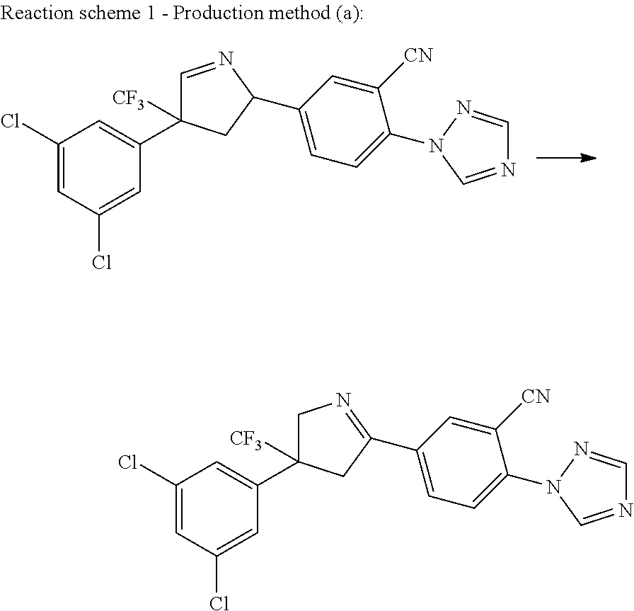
C1(Cl)=CC(Cl)=CC(C2([CF3])C=NC(C3=CC=C(N4N=CN=C4)C([CN])=C3)C2)=C1.C1(Cl)=CC(Cl)=CC(C2([CF3])CN=C(C3=CC=C(N4N=CN=C4)C([CN])=C3)C2)=C1
